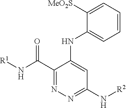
C1(C(N[R1])=O)=NN=C(N[R2])C=C1NC1=CC=CC=C1[MeO2S]
